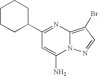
C1CCC(C2=NC3=C(Br)C=NN3C(N)=C2)CC1
